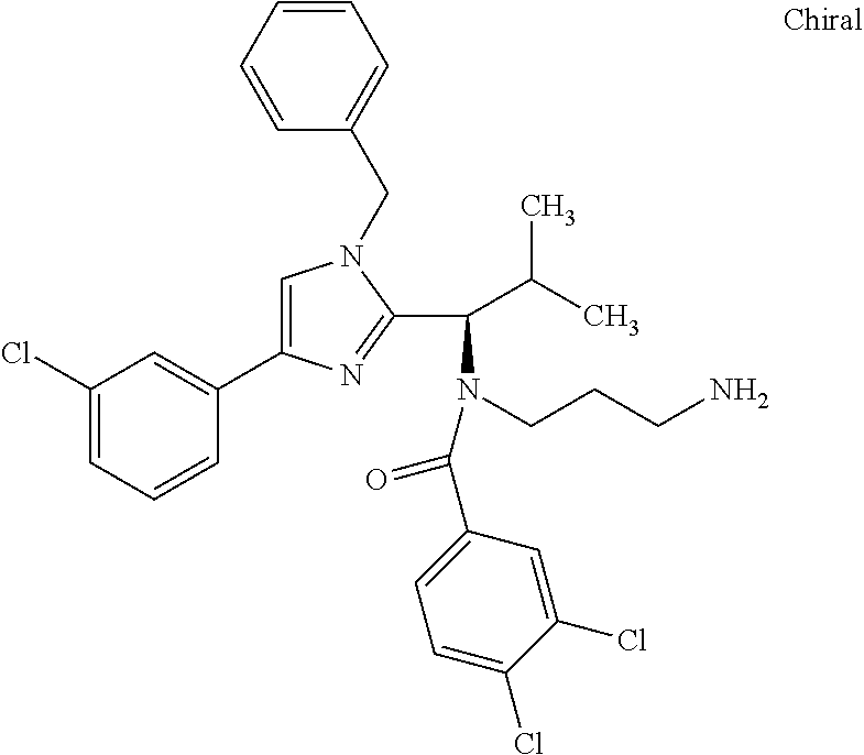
C1=C(C2=CC(Cl)=CC=C2)N=C(C(C(C)C)N(C(=O)C2=CC=C(Cl)C(Cl)=C2)CCCN)N1CC1=CC=CC=C1
